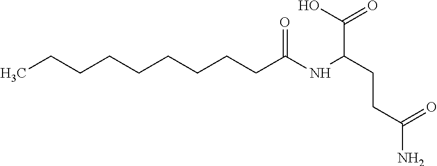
CCCCCCCCCC(NC(CCC(N)=O)C(O)=O)=O
